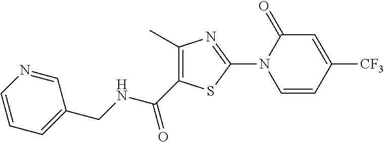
N(C(C1=C(C)N=C(N2C=CC([CF3])=CC2=O)S1)=O)CC1=CC=CN=C1
